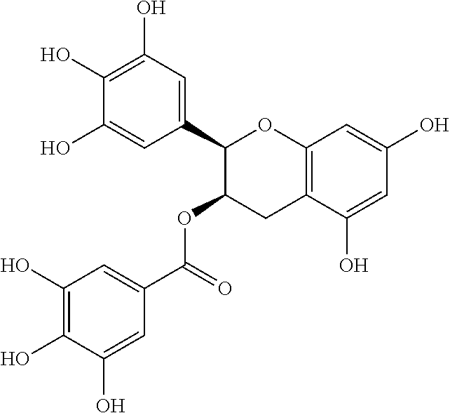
C1(O)=C(O)C=C(C2C(OC(=O)C3=CC(O)=C(O)C(O)=C3)CC3=C(O2)C=C(O)C=C3O)C=C1O
